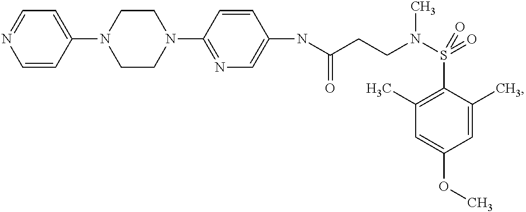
C1(NC(CCN(S(C2=C(C)C=C(OC)C=C2C)(=O)=O)C)=O)=CN=C(N2CCN(C3=CC=NC=C3)CC2)C=C1
